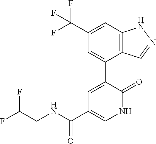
C12=C(C=C(C(F)(F)F)C=C1C1=CC(C(NCC(F)F)=O)=CNC1=O)NN=C2
